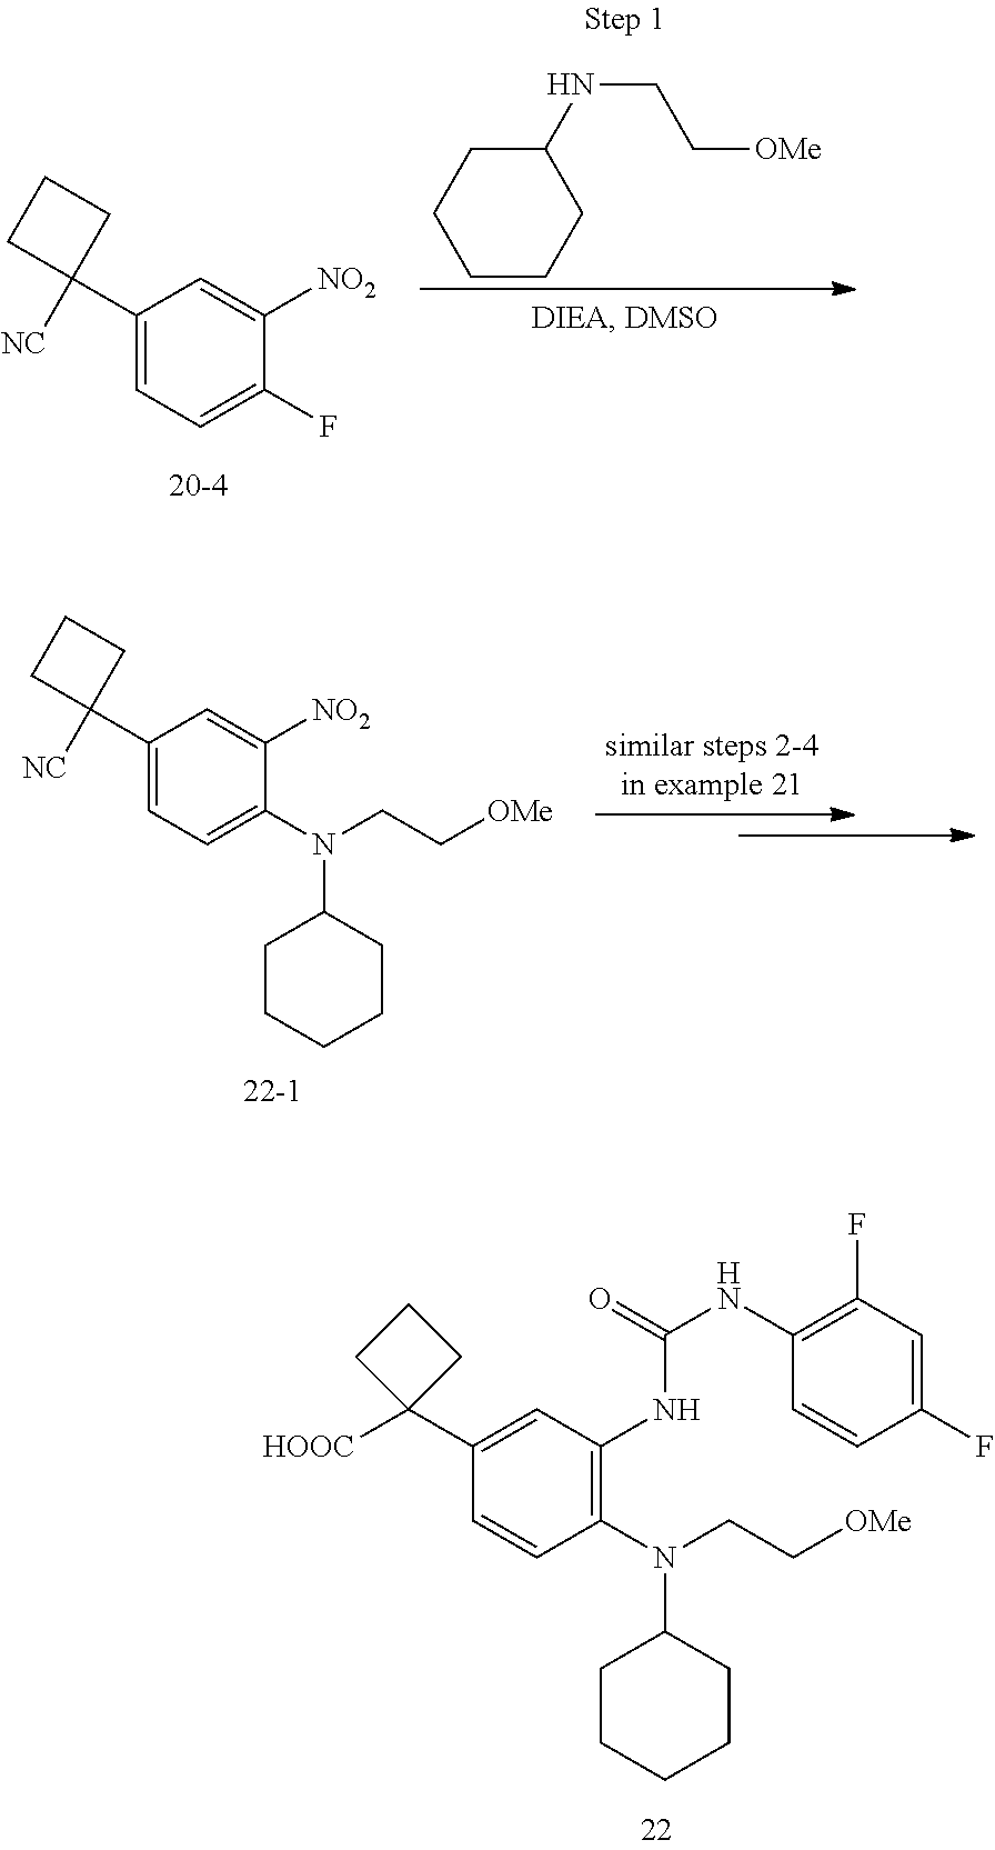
C1(C2([HOOC])CCC2)=CC(NC(NC2=C(F)C=C(F)C=C2)=O)=C(N(C2CCCCC2)CC[OMe])C=C1.C1(C2([NC])CCC2)=CC=C(F)C([NO2])=C1.C1(NCC[OMe])CCCCC1.C1(C2([NC])CCC2)=CC=C(N(CC[OMe])C2CCCCC2)C([NO2])=C1
